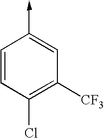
C1=CC(Cl)=C([CF3])C=C1->C
